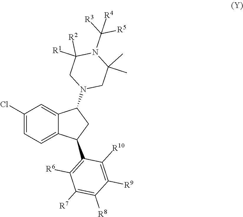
C1(Cl)=CC=C2C(=C1)C(N1CC(C)(C)N(C([R3])([R5])[R4])C([R2])([R1])C1)CC2C1=C([R6])C([R7])=C([R8])C([R9])=C1[R10]
